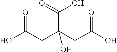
OC(CC(CC(O)=O)(C(=O)O)O)=O
